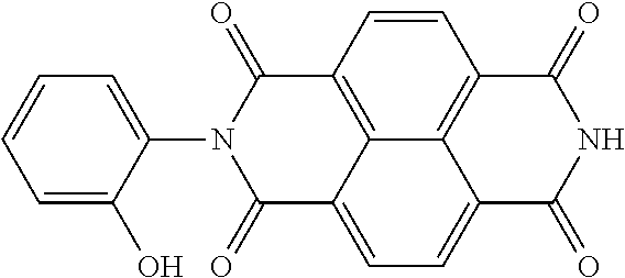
N1C(=O)C2=C3C(=CC=C4C3=C(C=C2)C(=O)N(C2=CC=CC=C2O)C4=O)C1=O
